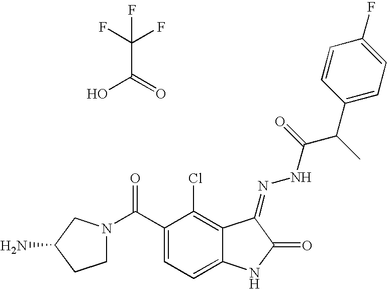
C1N(C(C2=CC=C3C(=C2Cl)C(=NNC(C(C)C2=CC=C(F)C=C2)=O)C(=O)N3)=O)CC(N)C1.OC(=O)C(F)(F)F
